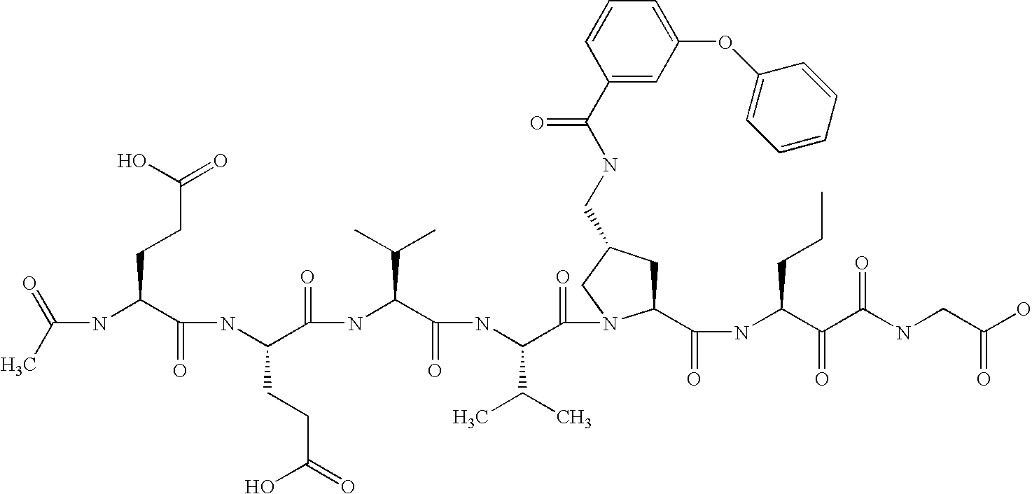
CC(=O)NC(C(NC(C(NC(C(NC(C(=O)N1C(C(NC(C(C(NCC(O)=O)=O)=O)CCC)=O)CC(CNC(C2=CC(OC3=CC=CC=C3)=CC=C2)=O)C1)C(C)C)=O)C(C)C)=O)CCC(O)=O)=O)CCC(=O)O
